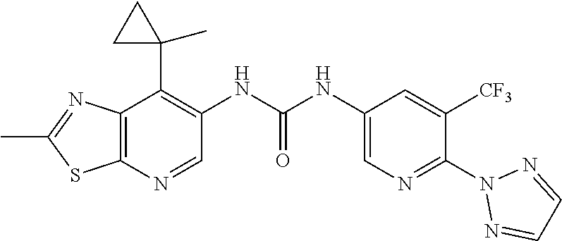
C12=C(N=CC(NC(NC3=CN=C(N4N=CC=N4)C([CF3])=C3)=O)=C1C1(C)CC1)SC(C)=N2
